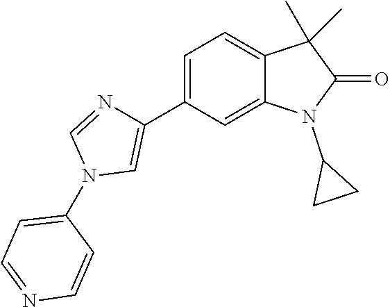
C1=C(C2=CN(C3=CC=NC=C3)C=N2)C=C2C(=C1)C(C)(C)C(=O)N2C1CC1
